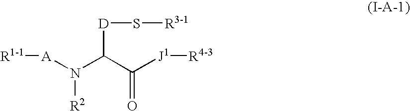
[R1-1][A]N(C(C([J1][R4-3])=O)[D]S[R3-1])[R2]
